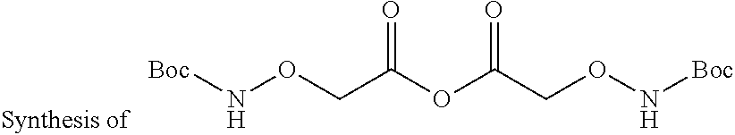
[Boc]NOCC(OC(CON[Boc])=O)=O
